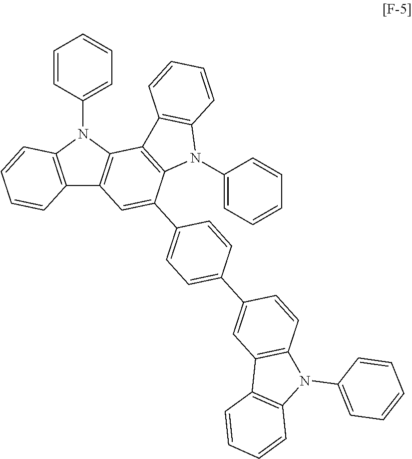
C12=C(N(C3=CC=CC=C3)C3=C1C=C(C1=CC=C(C4=CC5=C(C=C4)N(C4=CC=CC=C4)C4=C5C=CC=C4)C=C1)C1=C3C3=C(N1C1=CC=CC=C1)C=CC=C3)C=CC=C2
